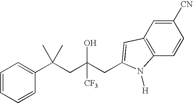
C1=CC(C(CC(CC2=CC3=C(C=CC([CN])=C3)N2[H])(O)[CF3])(C)C)=CC=C1
